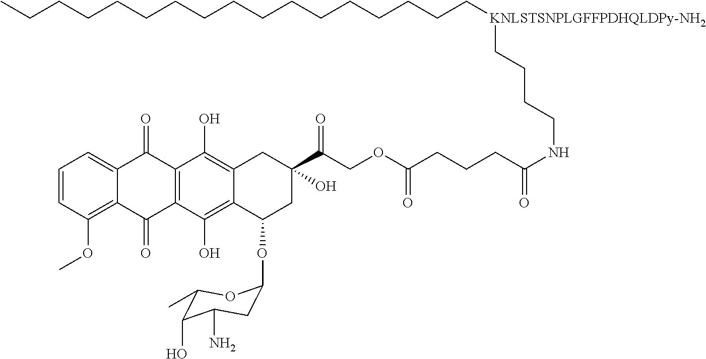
C1=CC(OC)=C2C(=C1)C(=O)C1=C(C2=O)C(O)=C2C(=C1O)CC(C(COC(CCCC(NCCCC[KNLSTSNPLGFFPDHQLDPy-NH2]CCCCCCCCCCCCCCCCC)=O)=O)=O)(O)CC2OC1CC(N)C(O)C(C)O1
